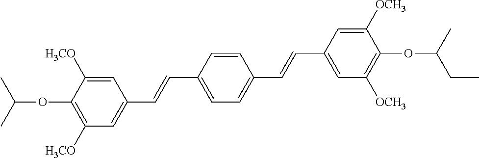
C1=C([H3CO])C(OC(C)C)=C([H3CO])C=C1C=CC1=CC=C(C=CC2=CC([OCH3])=C(OC(CC)C)C([OCH3])=C2)C=C1
